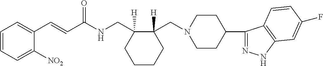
C1(C=CC(NCC2([H])C(CN3CCC(C4=NNC5=C4C=CC(F)=C5)CC3)([H])CCCC2)=O)=CC=CC=C1[NO2]
